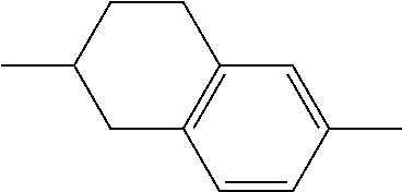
C1C(C)CC2=C(C=C(C)C=C2)C1
